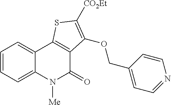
C1=CC=C2C(=C1)C1=C(C(=O)N2[Me])C(OCC2=CC=NC=C2)=C([CO2Et])S1
